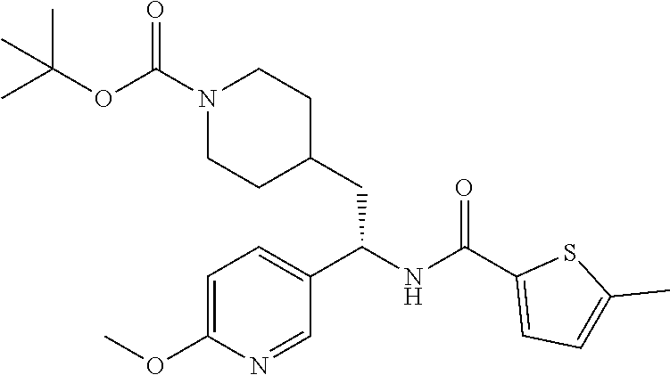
C1(C(NC(CC2CCN(C(OC(C)(C)C)=O)CC2)C2=CC=C(OC)N=C2)=O)=CC=C(C)S1
